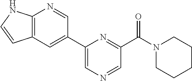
C1=C(C2=CC3=C(N=C2)NC=C3)N=C(C(N2CCCCC2)=O)C=N1
